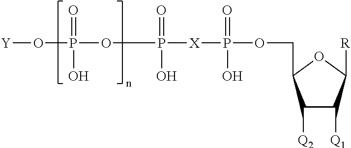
C1([Q2])C([Q1])C([R])OC1COP([X]P(=O)(O)OP(=O)(O)O[Y])(=O)O
